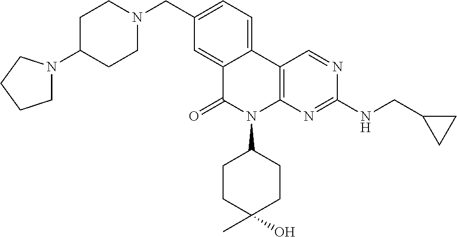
C12=CC(CN3CCC(N4CCCC4)CC3)=CC=C1C1=C(N(C3CCC(O)(C)CC3)C2=O)N=C(NCC2CC2)N=C1
